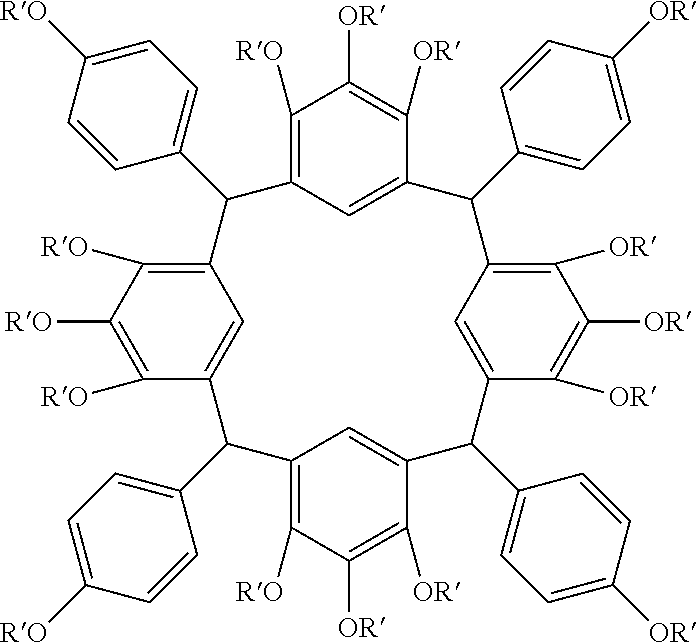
C1([RO])=C2C=C(C([OR])=C1[OR])C(C1=CC=C([OR])C=C1)C1=C([OR])C([OR])=C([OR])C(=C1)C(C1=CC=C([OR])C=C1)C1=CC(=C([RO])C([OR])=C1[OR])C(C1=CC=C([RO])C=C1)C1=CC(=C([RO])C([RO])=C1[RO])C2C1=CC=C([RO])C=C1
